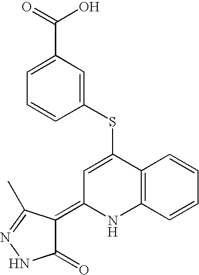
C12=C(C=CC=C1)NC(=C1C(=O)NN=C1C)C=C2SC1=CC(C(O)=O)=CC=C1
